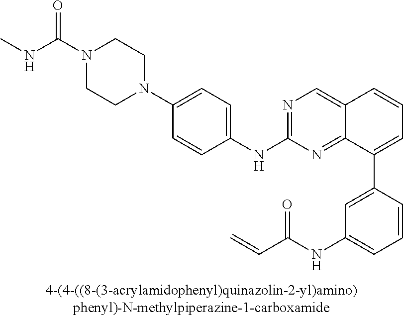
N1(C2=CC=C(NC3=NC=C4C(=N3)C(C3=CC(NC(C=C)=O)=CC=C3)=CC=C4)C=C2)CCN(C(NC)=O)CC1
